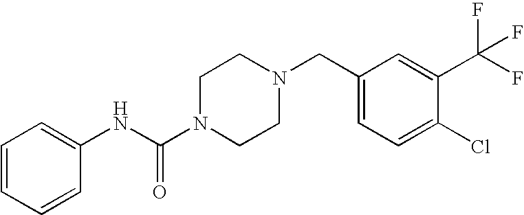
C1=CC=CC(NC(N2CCN(CC3=CC=C(Cl)C(C(F)(F)F)=C3)CC2)=O)=C1
